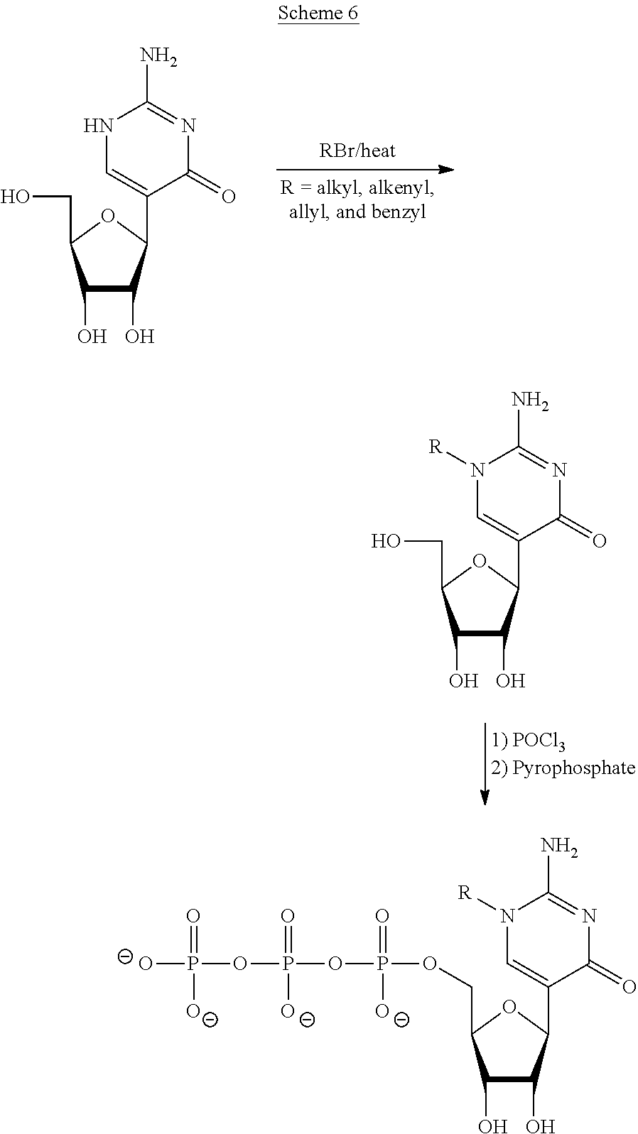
C1(O)C(O)C(C2=CN([R])C(N)=NC2=O)OC1CO.C1(O)C(O)C(C2=CNC(N)=NC2=O)OC1CO.P(=O)(OP(OP([O-])(=O)[O-])(=O)[O-])([O-])OCC1C(O)C(O)C(C2=CN([R])C(N)=NC2=O)O1
